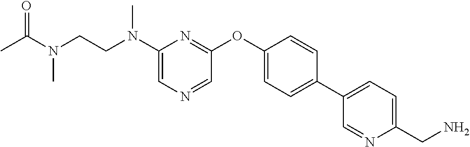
C1(N(CCN(C(C)=O)C)C)=CN=CC(OC2=CC=C(C3=CC=C(CN)N=C3)C=C2)=N1
